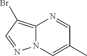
N12C(=C(Br)C=N1)N=CC(C)=C2
